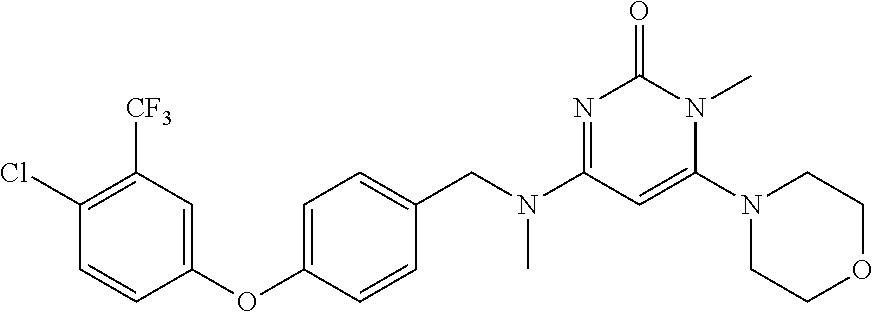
C1(Cl)=C([CF3])C=C(OC2=CC=C(CN(C3=NC(=O)N(C)C(N4CCOCC4)=C3)C)C=C2)C=C1
